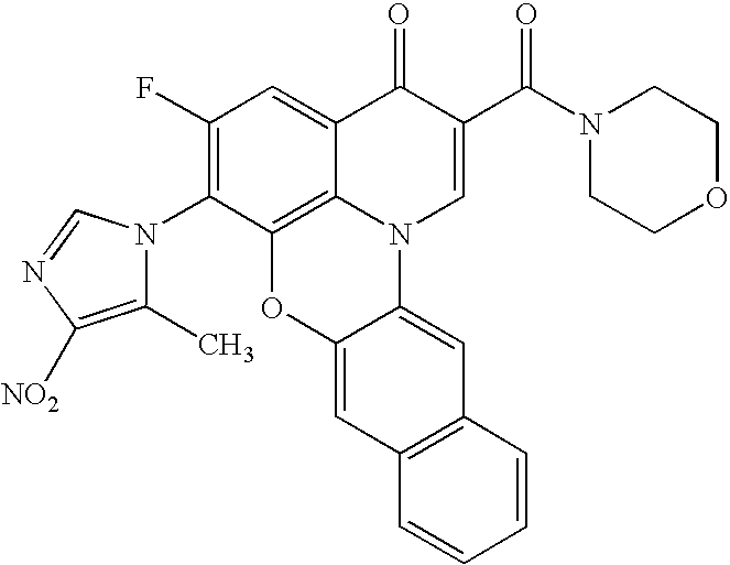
C1(F)=C(N2C(C)=C([NO2])N=C2)C2=C3C(=C1)C(=O)C(C(N1CCOCC1)=O)=CN3C1=CC3=C(C=C1O2)C=CC=C3
